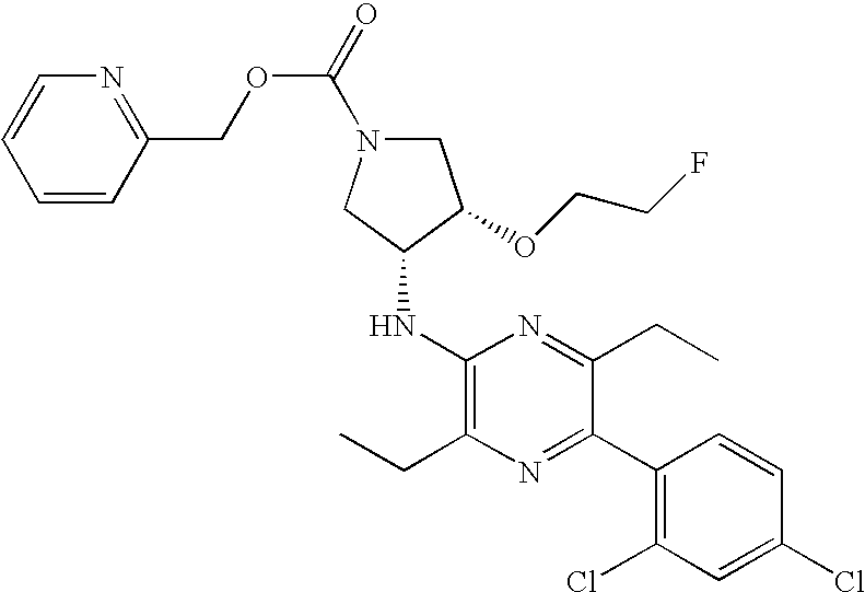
C1(NC2CN(C(OCC3=NC=CC=C3)=O)CC2OCCF)=C(CC)N=C(C2=C(Cl)C=C(Cl)C=C2)C(CC)=N1
